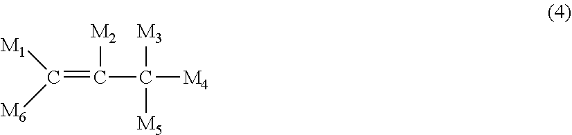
C(=C(C([M4])([M3])[M5])[M2])([M1])[M6]
